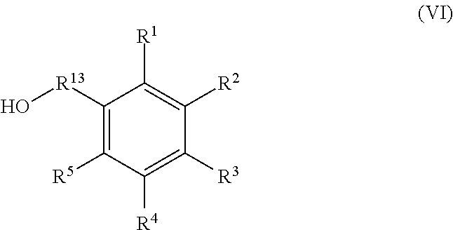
[R13](C1=C([R5])C([R4])=C([R3])C([R2])=C1[R1])O
